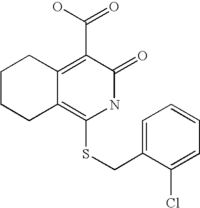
C1CCC2=C(SCC3=CC=CC=C3Cl)NC(=O)C(C(=O)O)=C2C1
